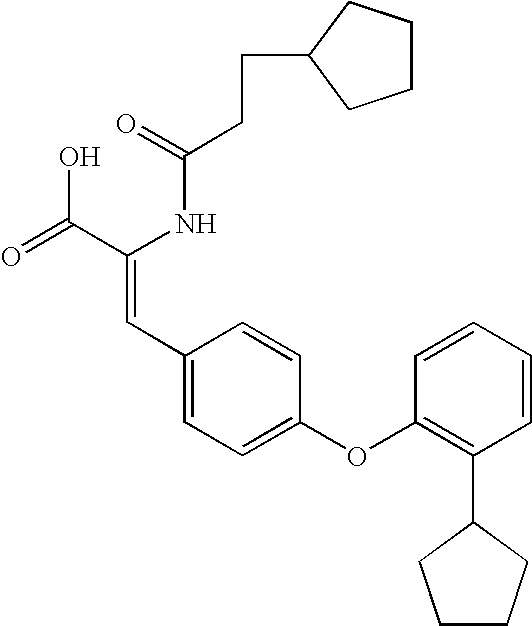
C(=O)(NC(C(=O)O)=CC1=CC=C(OC2=C(C3CCCC3)C=CC=C2)C=C1)CCC1CCCC1
